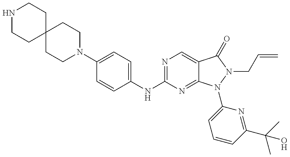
N1CCC2(CC1)CCN(C1=CC=C(NC3=NC=C4C(=N3)N(C3=CC=CC(C(C)(C)O)=N3)N(CC=C)C4=O)C=C1)CC2
